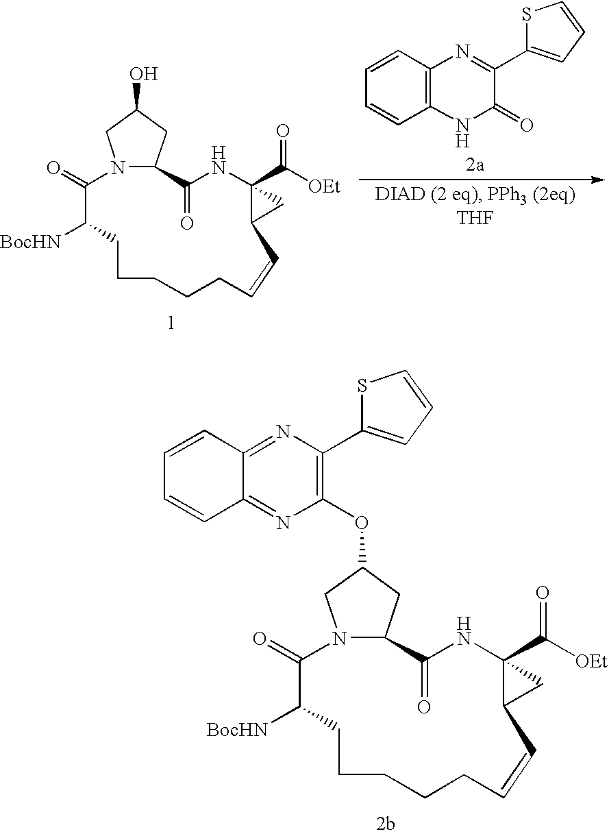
N12C(CC(O)C1)C(=O)NC1(C([OEt])=O)C(C=CCCCCCC([BocHN])C2=O)C1.C12=C(C=CC=C1)N=C(C1=CC=CS1)C(=O)N2.N12C(CC(OC3=C(C4=CC=CS4)N=C4C(=N3)C=CC=C4)C1)C(=O)NC1(C([OEt])=O)C(C=CCCCCCC([BocHN])C2=O)C1
